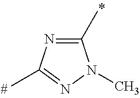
C1(C)=NC(C)=NN1C
